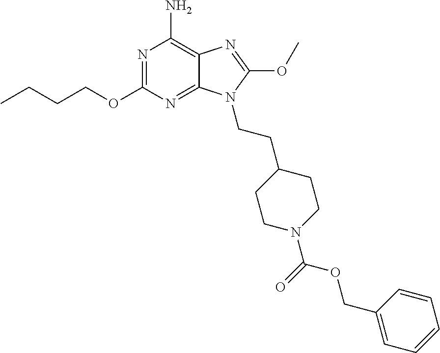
N1=C(OCCCC)N=C2C(=C1N)N=C(OC)N2CCC1CCN(C(=O)OCC2=CC=CC=C2)CC1
